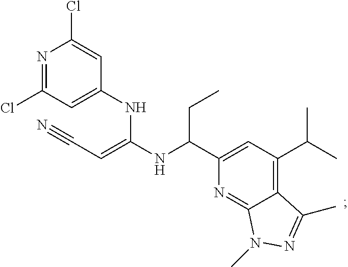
N1=C(Cl)C=C(NC(NC(C2=CC(C(C)C)=C3C(=N2)N(C)N=C3C)CC)=CC#N)C=C1Cl
